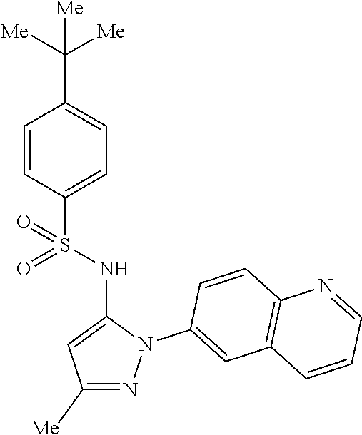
C1=CC(S(NC2=CC([Me])=NN2C2=CC3=C(C=C2)N=CC=C3)(=O)=O)=CC=C1C([Me])([Me])[Me]
